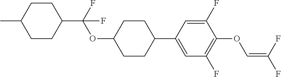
C1CC(C(F)(OC2CCC(C3=CC(F)=C(OC=C(F)F)C(F)=C3)CC2)F)CCC1C
